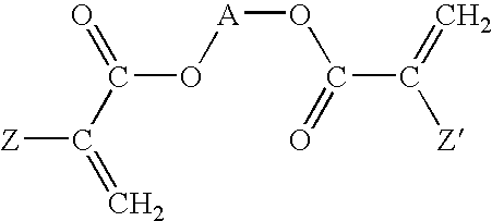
[Z]C(C(=O)O[A]OC(C(=C)[Z])=O)=C
